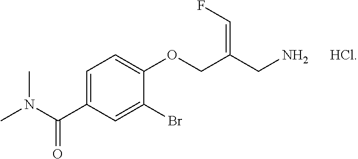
C1=C(C(N(C)C)=O)C=C(Br)C(OCC(CN)=CF)=C1.[HCl]
